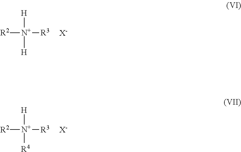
[R2][N+]([R3])([H])[R4].[X-].[R2][N+]([R3])([H])[H].[X-]
